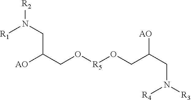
[AO]C(CO[R5]OCC(CN([R3])[R4])[AO])CN([R2])[R1]
